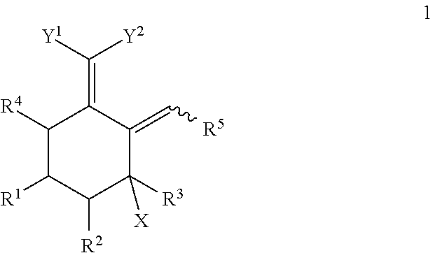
C1([R4])C([R1])C([R2])C([R3])([X])C(=C[R5])C1=C([Y1])[Y2]
